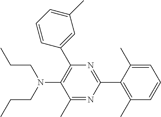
C1=CC(C2=C(N(CCC)CCC)C(C)=NC(C3=C(C)C=CC=C3C)=N2)=CC(C)=C1
